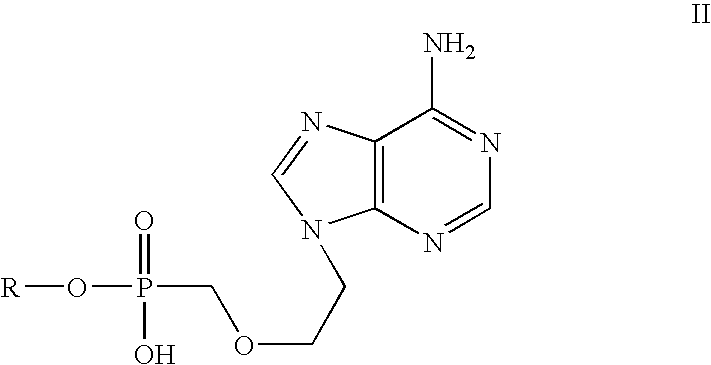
[R]OP(COCCN1C2=C(N=C1)C(N)=NC=N2)(=O)O
